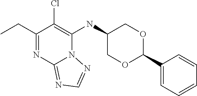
C1(CC)=NC2=NC=NN2C(NC2COC(C3=CC=CC=C3)OC2)=C1Cl
